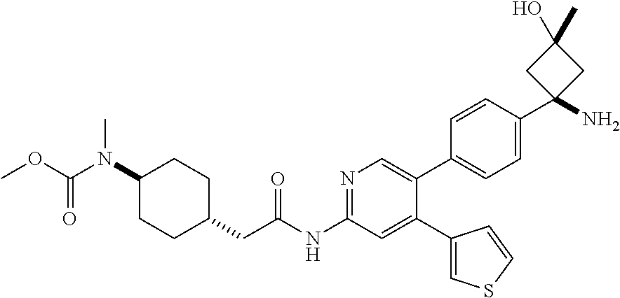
C1(N(C(OC)=O)C)CCC(CC(NC2=NC=C(C3=CC=C(C4(N)CC(C)(O)C4)C=C3)C(C3=CSC=C3)=C2)=O)CC1
